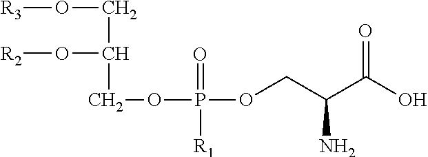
[R3]OCC(COP(=O)(OCC(C(O)=O)N)[R1])O[R2]
